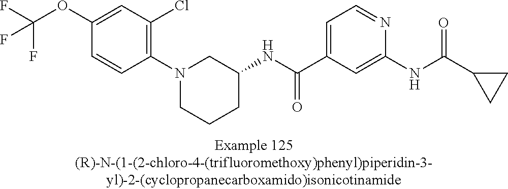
C1(OC(F)(F)F)=CC(Cl)=C(N2CCCC(NC(C3=CC=NC(NC(C4CC4)=O)=C3)=O)C2)C=C1
